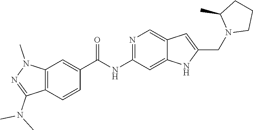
N(C)(C)C1=NN(C)C2=C1C=CC(C(=O)NC1=NC=C3C(=C1)NC(CN1CCCC1C)=C3)=C2
